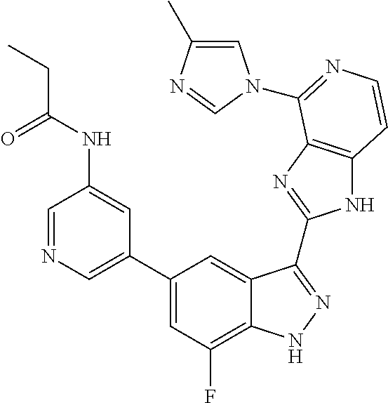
C1=C(C2=CC(F)=C3C(=C2)C(C2=NC4=C(N2)C=CN=C4N2C=C(C)N=C2)=NN3)C=C(NC(=O)CC)C=N1
